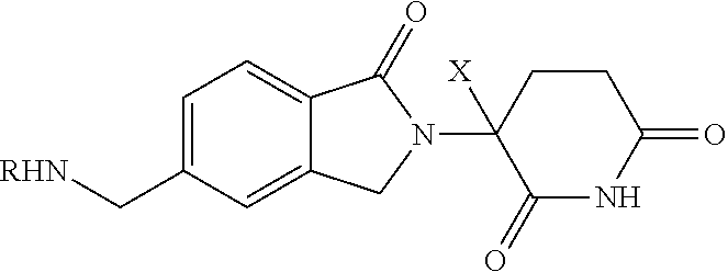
C1(C[RHN])=CC=C2C(=C1)CN(C1([X])C(=O)NC(=O)CC1)C2=O
